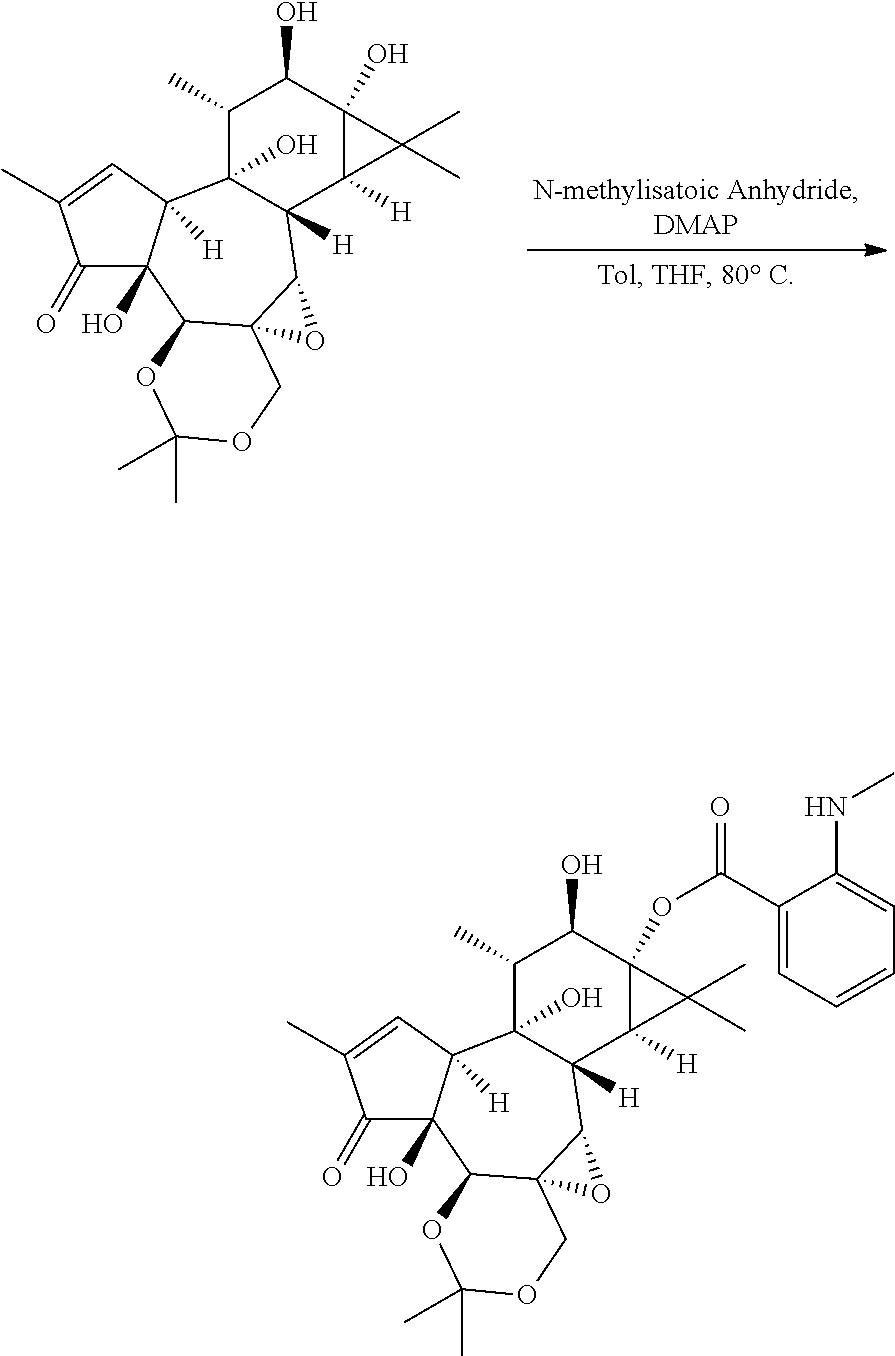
C1(C)C2(O)C([H])(C3([H])C(O)(C1O)C3(C)C)C1C3(C(C4(O)C2([H])C=C(C)C4=O)OC(C)(C)OC3)O1.C1(C)C2(O)C([H])(C3([H])C(OC(=O)C4=CC=CC=C4NC)(C1O)C3(C)C)C1C3(C(C4(O)C2([H])C=C(C)C4=O)OC(C)(C)OC3)O1
